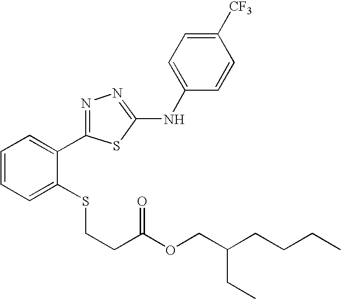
C1([CF3])=CC=C(NC2=NN=C(C3=CC=CC=C3SCCC(=O)OCC(CC)CCCC)S2)C=C1
